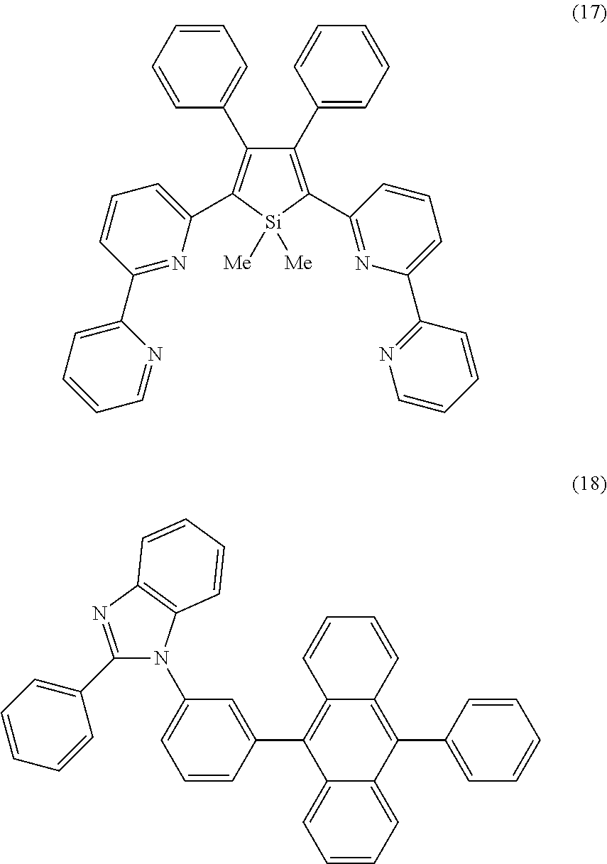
C1=CC=CC(C2=C(C3=CC=CC(C4=CC=CC=N4)=N3)[Si]([Me])([Me])C(C3=NC(C4=NC=CC=C4)=CC=C3)=C2C2=CC=CC=C2)=C1.C1=CC(C2=C3C(=C(C4=CC=CC=C4)C4=CC=CC=C24)C=CC=C3)=CC(N2C3=C(N=C2C2=CC=CC=C2)C=CC=C3)=C1
